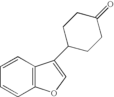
C1=CC=CC2=C1OC=C2C1CCC(=O)CC1
